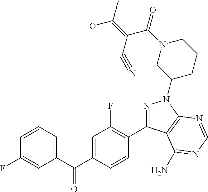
C1=CC(F)=CC(C(C2=CC(F)=C(C3=NN(C4CCCN(C(=O)C(=C(C)O)C#N)C4)C4=C3C(N)=NC=N4)C=C2)=O)=C1
